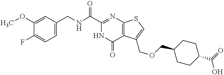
C1(OC)=CC(CNC(C2=NC3=C(C(COCC4CCC(C(=O)O)CC4)=CS3)C(=O)N2)=O)=CC=C1F
